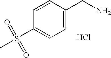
C1(S(C)(=O)=O)=CC=C(CN)C=C1.Cl
